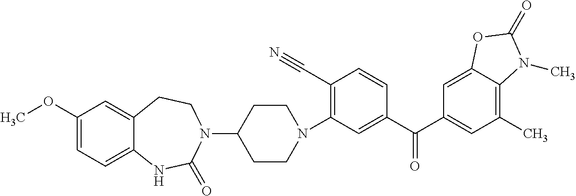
N1(C2=C(C#N)C=CC(C(C3=CC(C)=C4C(=C3)OC(=O)N4C)=O)=C2)CCC(N2CCC3=CC(OC)=CC=C3NC2=O)CC1
